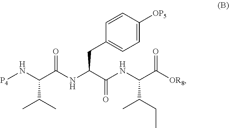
[P4]NC(C(NC(C(=O)NC(C(C)CC)C([OR8])=O)CC1=CC=C([OP5])C=C1)=O)C(C)C
